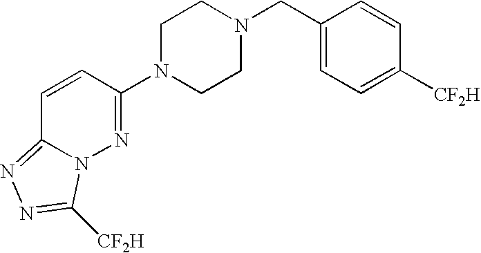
C1=CC(N2CCN(CC3=CC=C([CF2H])C=C3)CC2)=NN2C1=NN=C2[CF2H]
